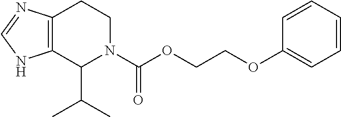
C12=C(C(C(C)C)N(C(OCCOC3=CC=CC=C3)=O)CC1)NC=N2
